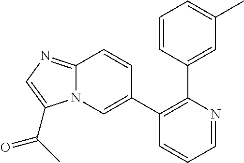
C1(C2=CN3C(=NC=C3C(C)=O)C=C2)=C(C2=CC(C)=CC=C2)N=CC=C1
